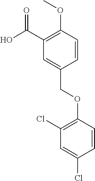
OC(C1=C(OC)C=CC(COC2=C(Cl)C=C(Cl)C=C2)=C1)=O
